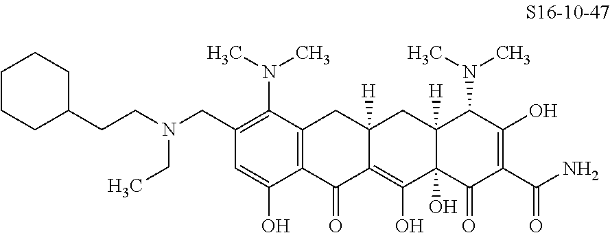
C12=C(C(N(C)C)=C(CN(CCC3CCCCC3)CC)C=C1O)CC1([H])C(=C(O)C3(O)C([H])(C1)C(N(C)C)C(O)=C(C(N)=O)C3=O)C2=O
